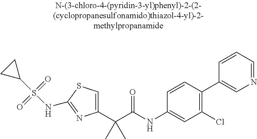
C1(C(C(NC2=CC(Cl)=C(C3=CN=CC=C3)C=C2)=O)(C)C)=CSC(NS(C2CC2)(=O)=O)=N1
